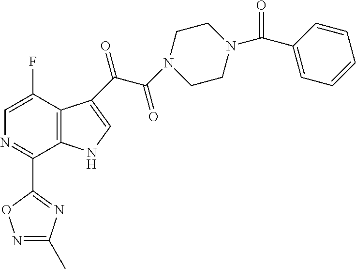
C12=C(C(F)=CN=C1C1=NC(C)=NO1)C(C(C(=O)N1CCN(C(C3=CC=CC=C3)=O)CC1)=O)=CN2
